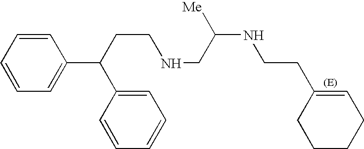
C(NCC(NCCC1=CCCCC1)[Me])CC(C1=CC=CC=C1)C1=CC=CC=C1
